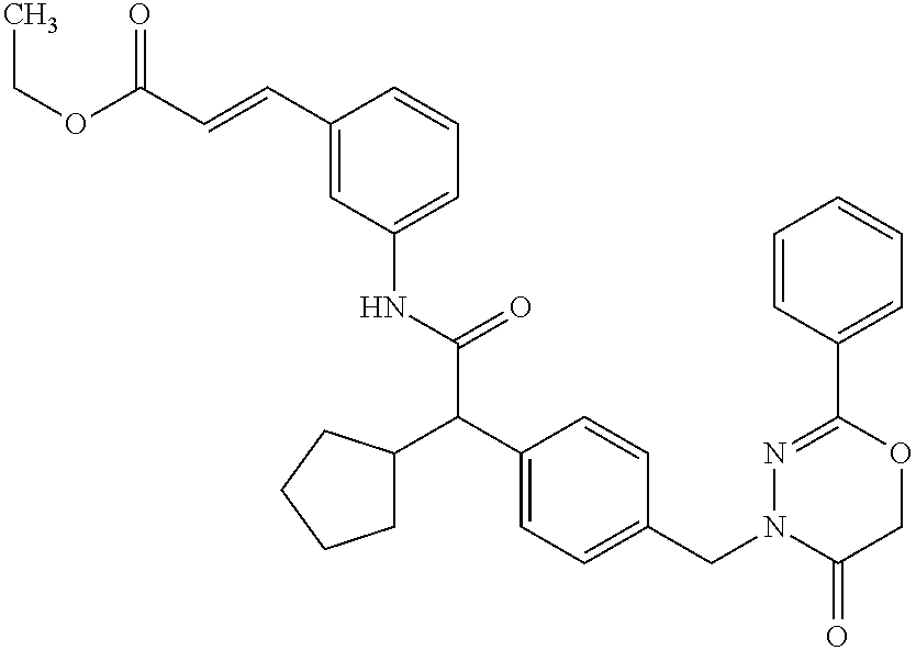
N(C(C(C1=CC=C(CN2C(=O)COC(C3=CC=CC=C3)=N2)C=C1)C1CCCC1)=O)C1=CC=CC(C=CC(OCC)=O)=C1
